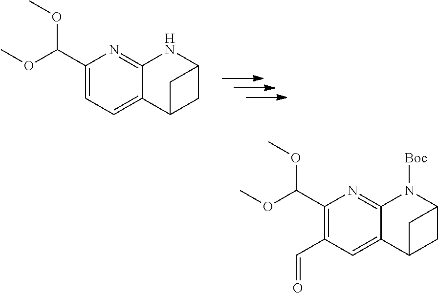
C1(C(OC)OC)=C(C=O)C=C2C(=N1)N([Boc])C1CC2C1.C1(C(OC)OC)=CC=C2C(=N1)NC1CC2C1
